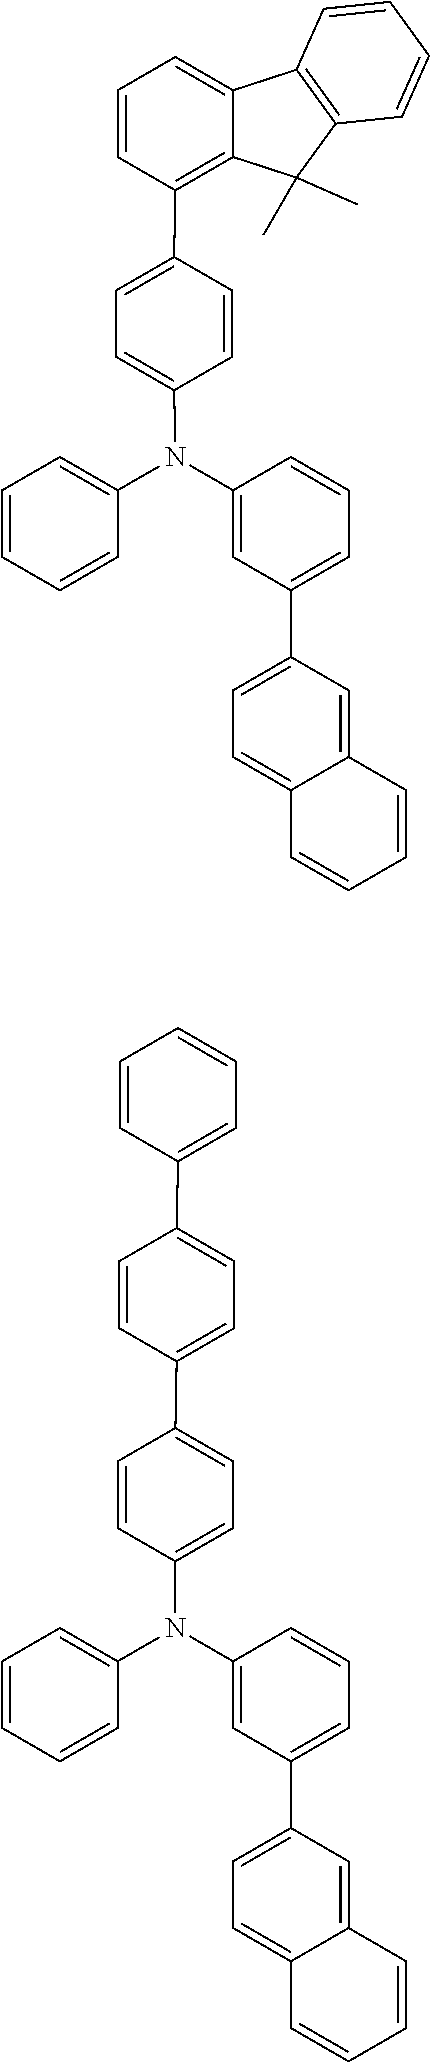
C12=C(C=CC=C1)C(C)(C)C1=C(C3=CC=C(N(C4=CC=CC=C4)C4=CC(C5=CC=C6C(=C5)C=CC=C6)=CC=C4)C=C3)C=CC=C21.C1=CC(C2=CC=C(C3=CC=C(N(C4=CC=CC=C4)C4=CC(C5=CC=C6C(=C5)C=CC=C6)=CC=C4)C=C3)C=C2)=CC=C1
